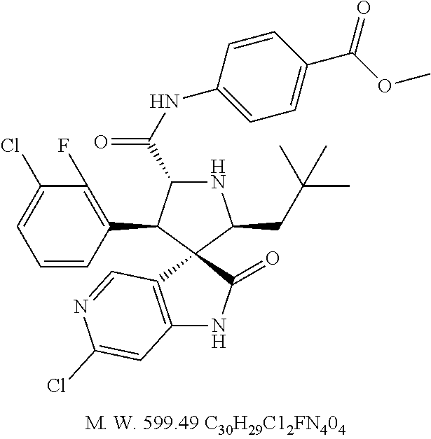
N1C(C(NC2=CC=C(C(=O)OC)C=C2)=O)C(C2=C(F)C(Cl)=CC=C2)C2(C1CC(C)(C)C)C1=C(NC2=O)C=C(Cl)N=C1
